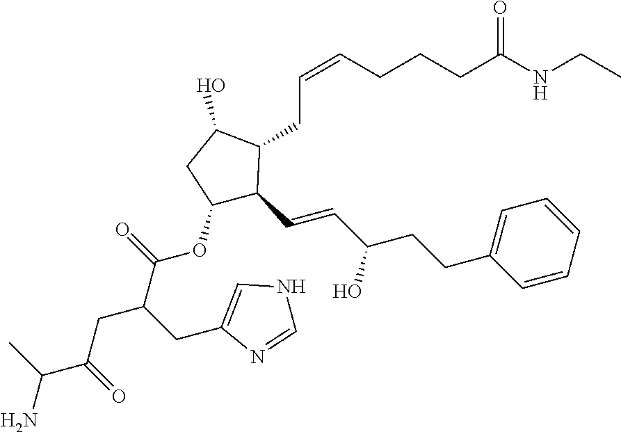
NC(C)C(=O)CC(C(=O)OC1C(C=CC(CCC2=CC=CC=C2)O)C(CC=CCCCC(NCC)=O)C(O)C1)CC1=CNC=N1
